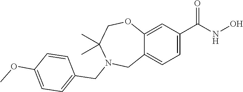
C12=CC(C(NO)=O)=CC=C1CN(CC1=CC=C(OC)C=C1)C(C)(C)CO2
